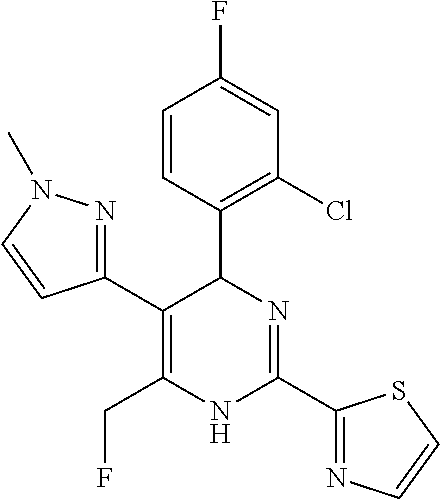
C1=CC(C2C(C3=NN(C)C=C3)=C(CF)NC(C3=NC=CS3)=N2)=C(Cl)C=C1F
